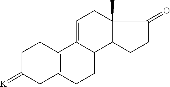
C1=C2C(C3C(C)(C1)C(=O)CC3)CCC1=C2CCC(=[K])C1
